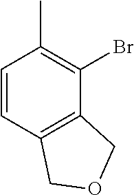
C1=CC2=C(C(Br)=C1C)COC2
